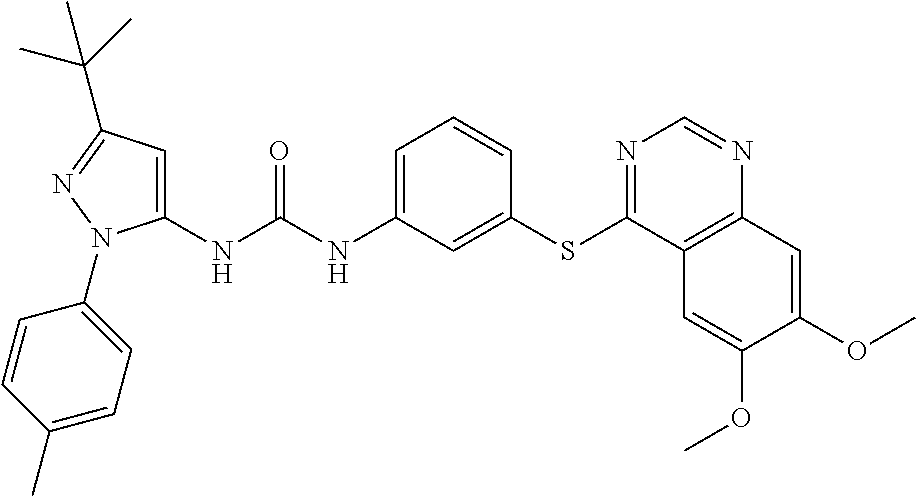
C1(NC(NC2=CC=CC(SC3=NC=NC4=C3C=C(OC)C(OC)=C4)=C2)=O)=CC(C(C)(C)C)=NN1C1=CC=C(C)C=C1
